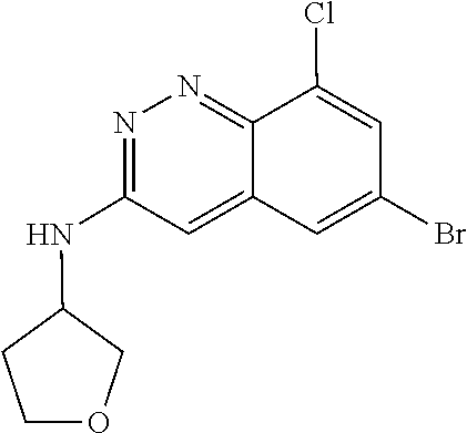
C1(NC2=NN=C3C(=C2)C=C(Br)C=C3Cl)CCOC1
